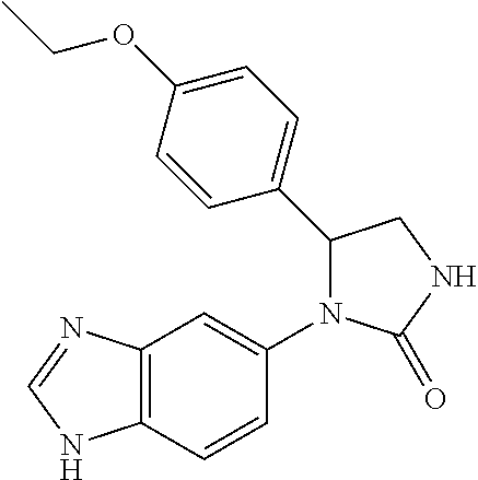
C1(=O)NCC(C2=CC=C(OCC)C=C2)N1C1=CC2=C(NC=N2)C=C1
